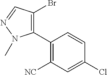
C1(C2=C(Br)C=NN2C)=C([NC])C=C(Cl)C=C1
